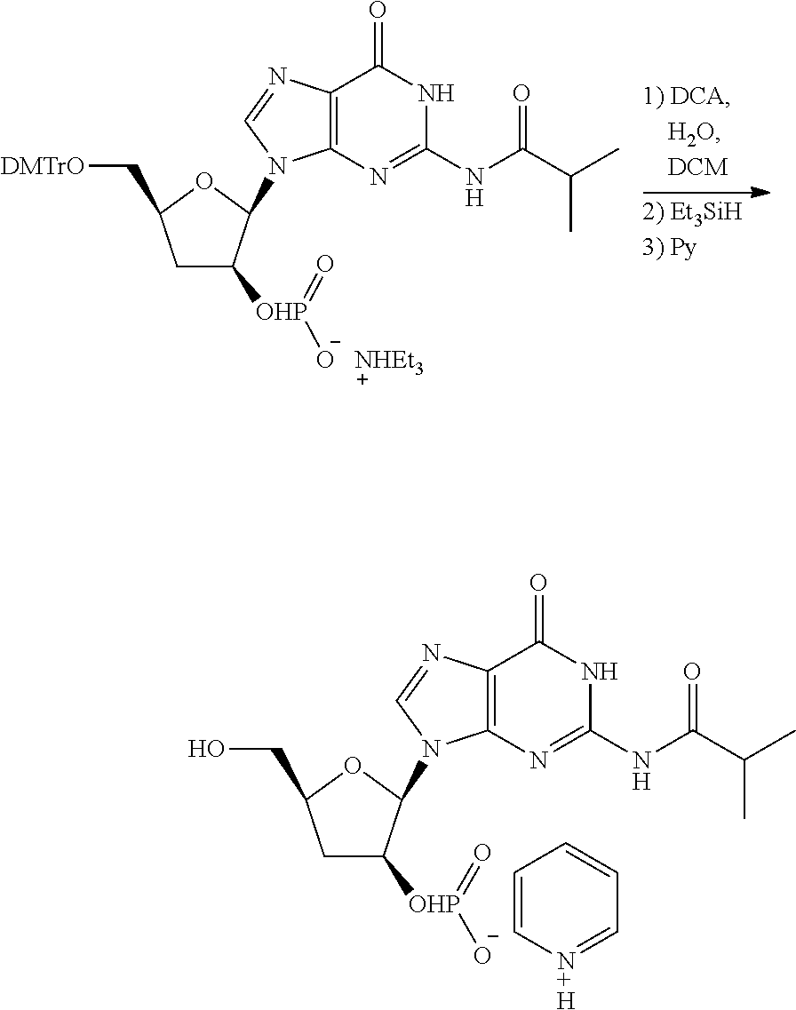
C1C([OHP](=O)[O-2])C(N2C3=C(C(=O)NC(NC(C(C)C)=O)=N3)N=C2)OC1C[DMTrO].C1C([OHP](=O)[O-3])C(N2C3=C(C(=O)NC(NC(C(C)C)=O)=N3)N=C2)OC1CO.C1=C[N+H]=CC=C1
